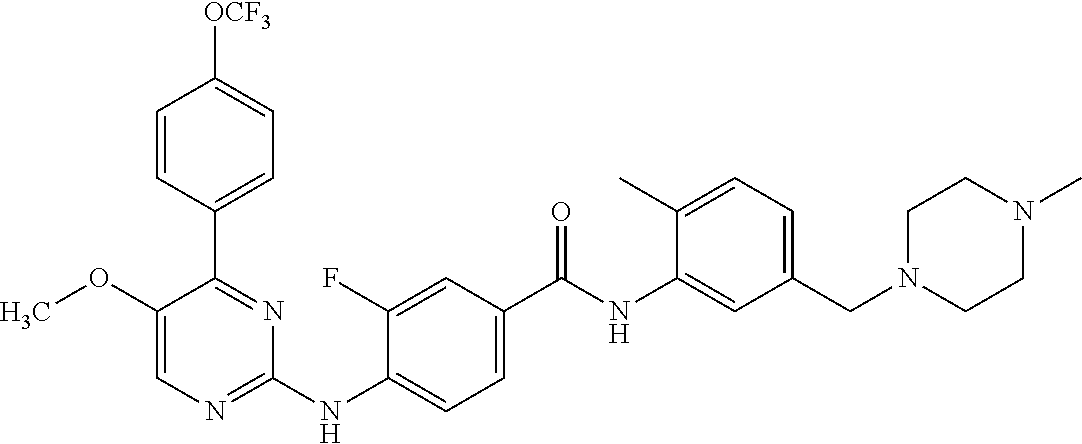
C1(C2=NC(NC3=CC=C(C(NC4=CC(CN5CCN(C)CC5)=CC=C4C)=O)C=C3F)=NC=C2OC)=CC=C([OCF3])C=C1
